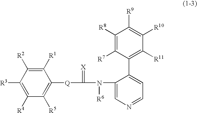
C1([R1])=C([R2])C([R3])=C([R4])C([R5])=C1[Q]C(N(C1=CN=CC=C1C1=C([R11])C([R10])=C([R9])C([R8])=C1[R7])[R6])=[X]
